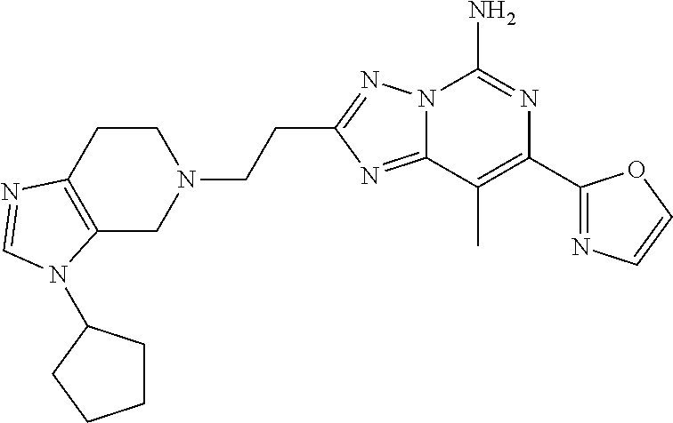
C12=NC(CCN3CCC4=C(C3)N(C3CCCC3)C=N4)=NN1C(N)=NC(C1=NC=CO1)=C2C
